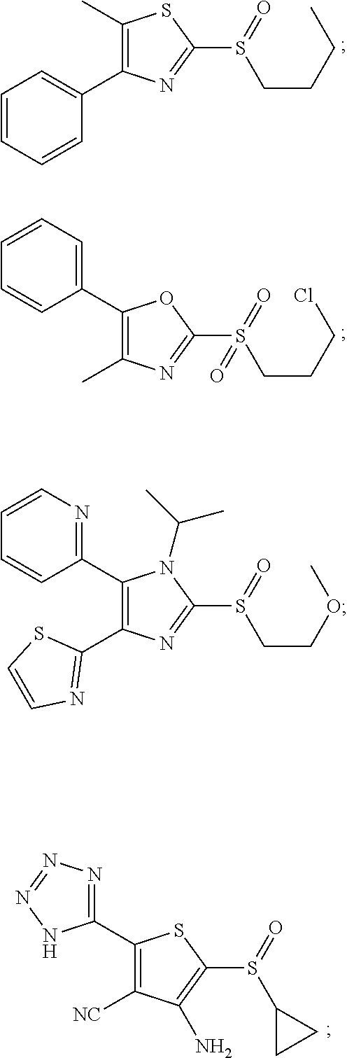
C1=CC=CC(C2=C(C)SC(S(=O)CCCC)=N2)=C1.CC1=C(C2=CC=CC=C2)OC(S(=O)(CCCCl)=O)=N1.[NC]C1=C(C2=NN=NN2)SC(S(=O)C2CC2)=C1N.C1(C2=C(C3=NC=CC=C3)N(C(C)C)C(S(=O)CCOC)=N2)=NC=CS1
